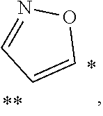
N1=CC=CO1
